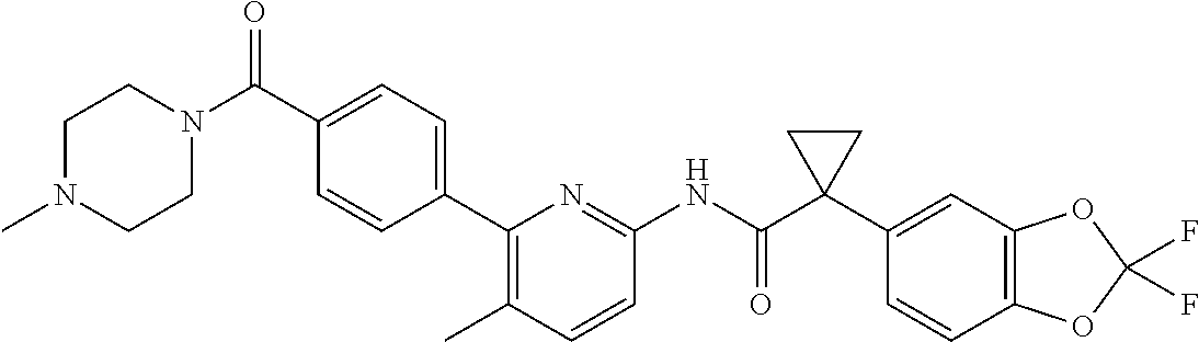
C1(C2=CC=C(C(N3CCN(C)CC3)=O)C=C2)=C(C)C=CC(NC(C2(C3=CC4=C(C=C3)OC(F)(F)O4)CC2)=O)=N1
